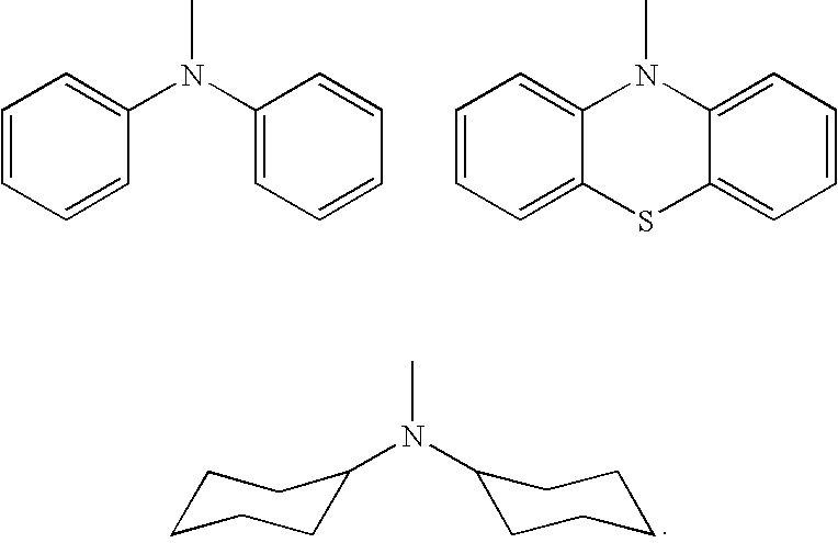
C1=CC=CC(N(C2=CC=CC=C2)C)=C1.C1=CC=C2C(=C1)N(C)C1=CC=CC=C1S2.CN(C1CCCCC1)C1CCCCC1
